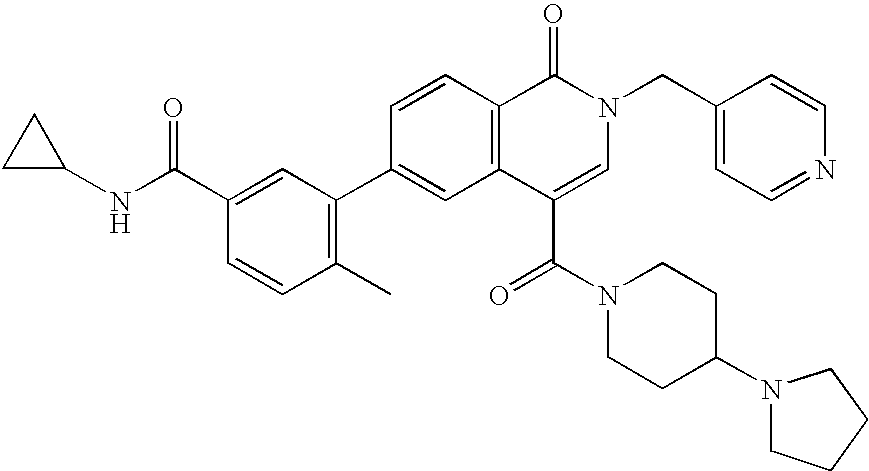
C1=C(C(NC2CC2)=O)C=CC(C)=C1C1=CC2=C(C=C1)C(=O)N(CC1=CC=NC=C1)C=C2C(N1CCC(N2CCCC2)CC1)=O
